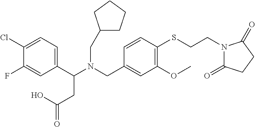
C1(C(N(CC2=CC(OC)=C(SCCN3C(=O)CCC3=O)C=C2)CC2CCCC2)CC(O)=O)=CC=C(Cl)C(F)=C1
